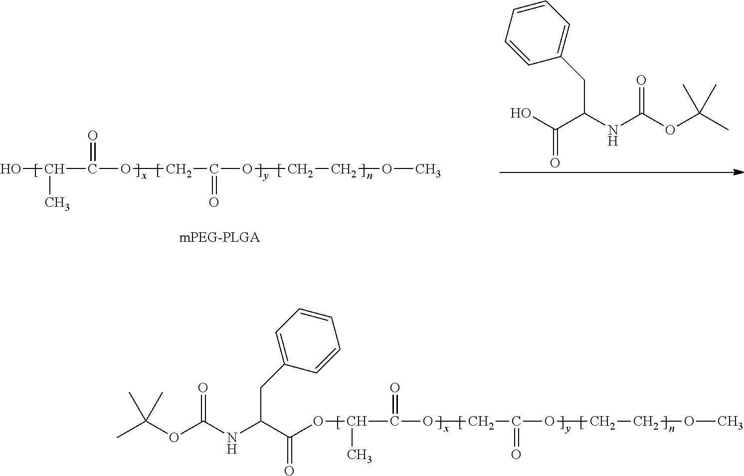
O(C(C(OCC(OCCOC)=O)=O)C)C(C(NC(OC(C)(C)C)=O)CC1=CC=CC=C1)=O.OC(C(OCC(OCCOC)=O)=O)C.C1=CC=CC(CC(NC(OC(C)(C)C)=O)C(O)=O)=C1
